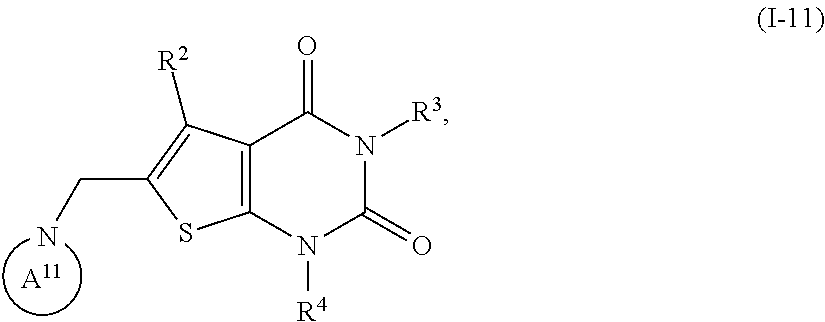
[A11].NCC1=C([R2])C2=C(S1)N([R4])C(=O)N([R3])C2=O
